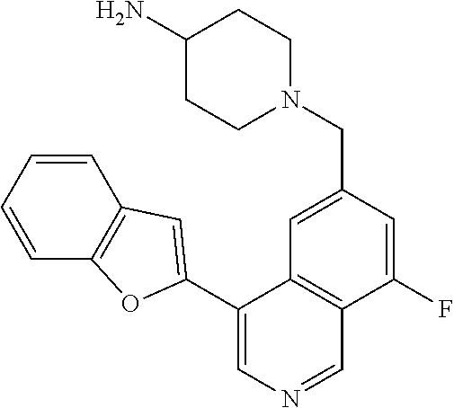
C1(C2=CC3=C(C=CC=C3)O2)=CN=CC2=C1C=C(CN1CCC(N)CC1)C=C2F
